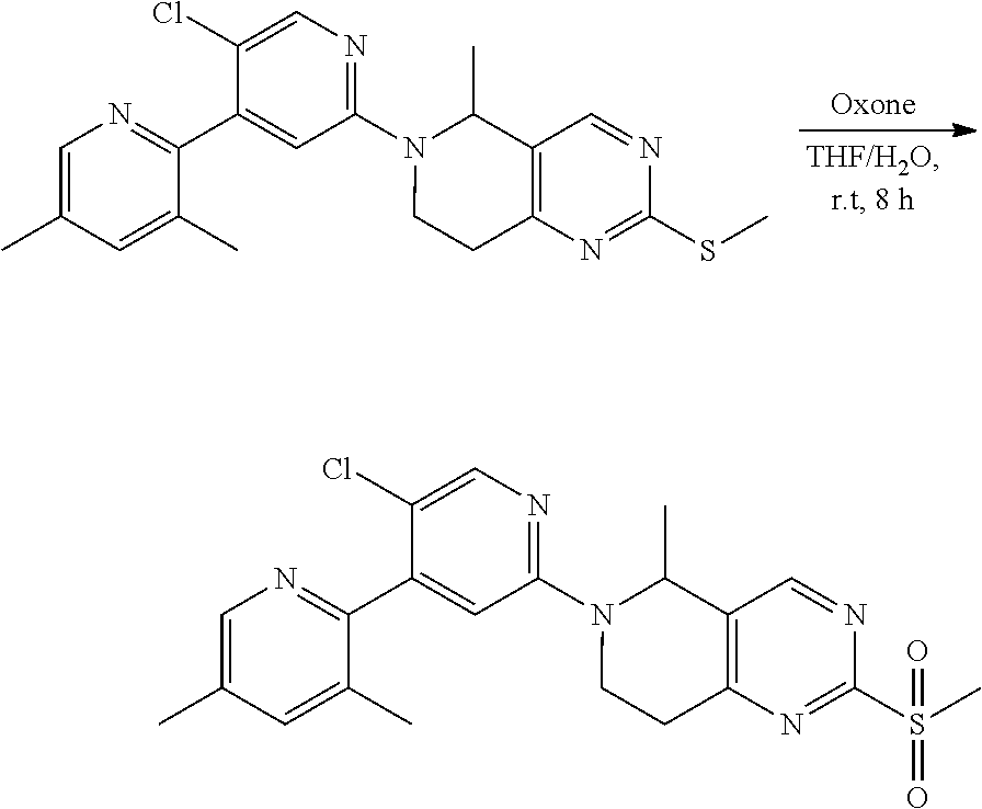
C1=C(C)C=C(C)C(C2=CC(N3CCC4=C(C3C)C=NC(SC)=N4)=NC=C2Cl)=N1.C1=C(C)C=C(C)C(C2=CC(N3CCC4=C(C3C)C=NC(S(C)(=O)=O)=N4)=NC=C2Cl)=N1
